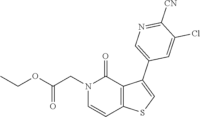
C1(Cl)=CC(C2=CSC3=C2C(=O)N(CC(OCC)=O)C=C3)=CN=C1[CN]
